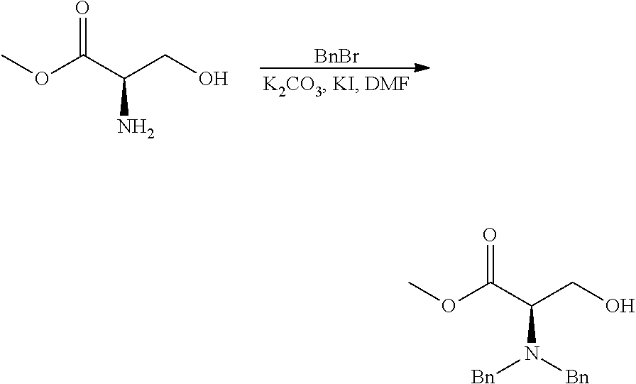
O(C(C(CO)N)=O)C.[BnBr].O(C(C(CO)N([Bn])[Bn])=O)C
